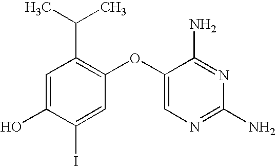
C1=C(O)C(I)=CC(OC2=CN=C(N)N=C2N)=C1C(C)C
